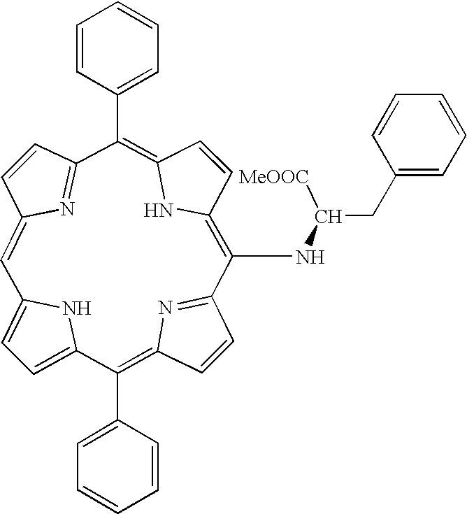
C1=C2NC(=C1)C(C1=CC=CC=C1)=C1C=CC(=N1)C(NC(CC1=CC=CC=C1)[MeOOC])=C1C=CC(=C(C3=CC=CC=C3)C3=NC(=C2)C=C3)N1
